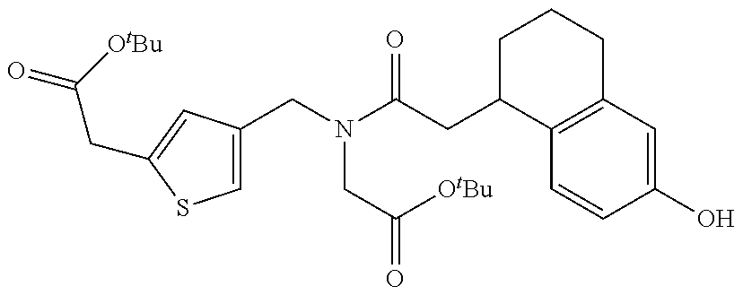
O=C([OtBu])CC1=CC(CN(C(CC2C3=C(CCC2)C=C(O)C=C3)=O)CC(=O)[OtBu])=CS1
